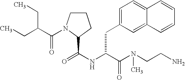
C1CN(C(C(CC)CC)=O)C(C(NC(C(N(CCN)C)=O)CC2=CC=C3C(=C2)C=CC=C3)=O)C1
